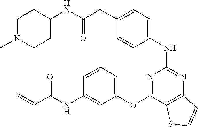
C(C1=CC=C(NC2=NC3=C(C(OC4=CC=CC(NC(C=C)=O)=C4)=N2)SC=C3)C=C1)C(NC1CCN(C)CC1)=O
